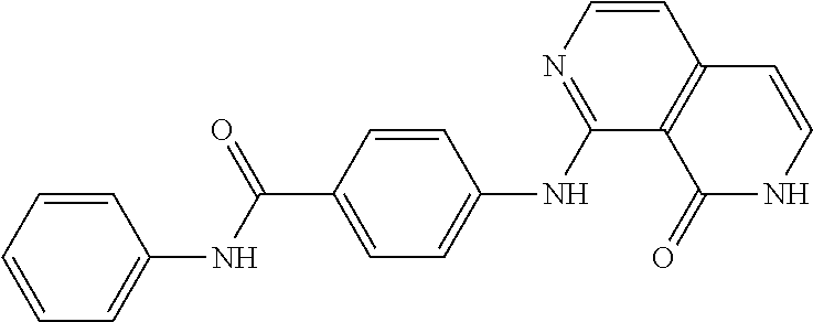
C1=CC=CC=C1NC(C1=CC=C(NC2=NC=CC3=C2C(=O)NC=C3)C=C1)=O
